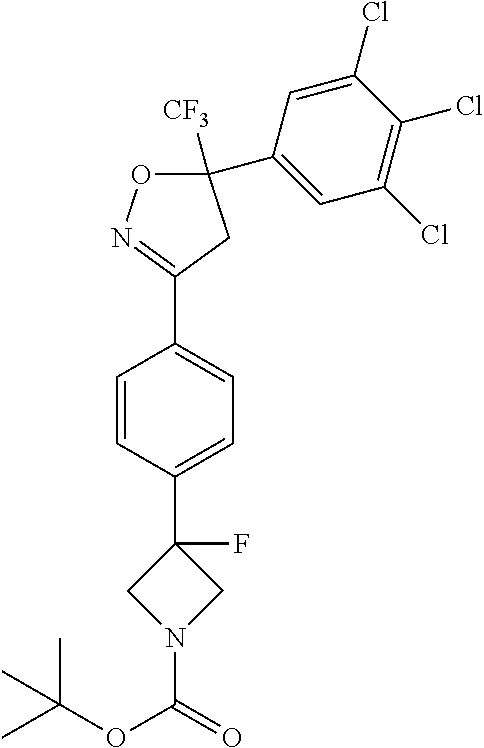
C1=CC(C2(F)CN(C(OC(C)(C)C)=O)C2)=CC=C1C1=NOC([CF3])(C2=CC(Cl)=C(Cl)C(Cl)=C2)C1
